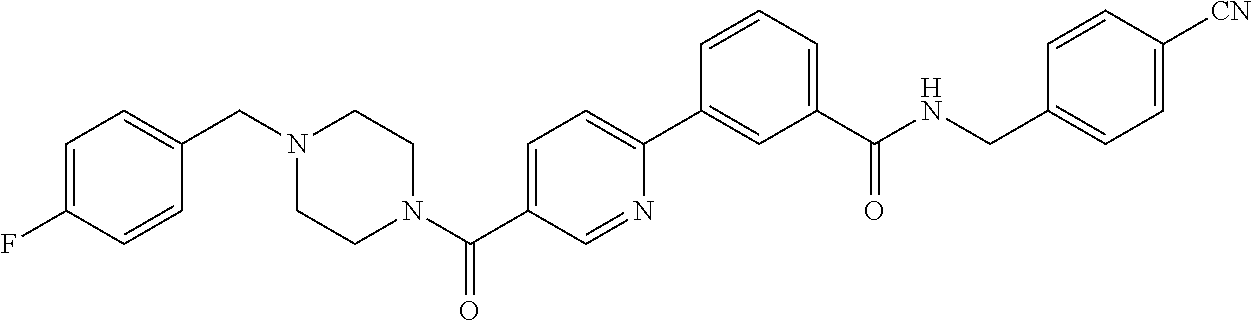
C1=C(F)C=CC(CN2CCN(C(C3=CC=C(C4=CC(C(NCC5=CC=C([CN])C=C5)=O)=CC=C4)N=C3)=O)CC2)=C1
